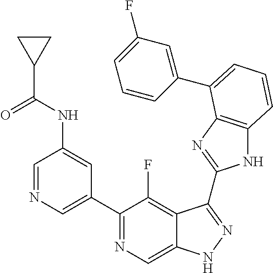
C1=NC=C(C2=NC=C3C(=C2F)C(C2=NC4=C(N2)C=CC=C4C2=CC(F)=CC=C2)=NN3)C=C1NC(C1CC1)=O
